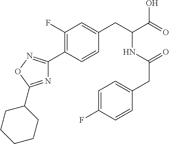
C1(F)=C(C2=NOC(C3CCCCC3)=N2)C=CC(CC(C(=O)O)NC(CC2=CC=C(F)C=C2)=O)=C1
